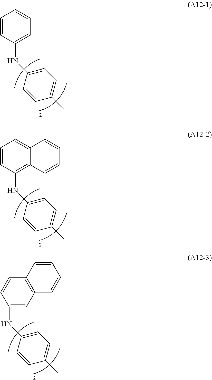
C1=CC(NC2=CC=C(C)C=C2)=CC=C1.C1=CC(NC2=CC=C(C)C=C2)=C2C(=C1)C=CC=C2.C1(NC2=CC=C(C)C=C2)=CC2=C(C=C1)C=CC=C2
